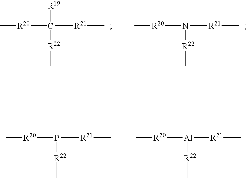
C[R20]C([R19])([R21]C)[R22]C.C[R20]N([R21]C)[R22]C.C[R20]P([R21]C)[R22]C.C[R20][Al]([R21]C)[R22]C
